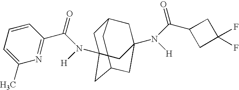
C1C2(N([H])C(=O)C3=NC(C)=CC=C3)CC3CC(N([H])C(C4CC(F)(F)C4)=O)(CC1C3)C2
